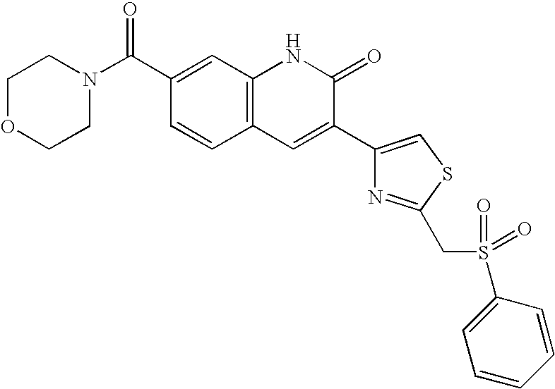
C1(C(N2CCOCC2)=O)=CC2=C(C=C1)C=C(C1=CSC(CS(=O)(=O)C3=CC=CC=C3)=N1)C(=O)N2
